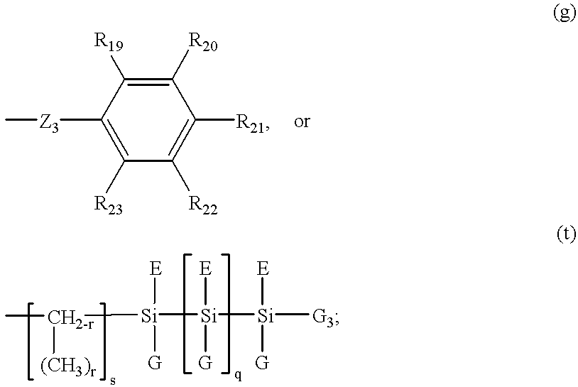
C1([Z3]C)=C([R23])C([R22])=C([R21])C([R20])=C1[R19].C[CH2-r]([Si]([Si]([Si]([G3])([G])[E])([E])[G])([G])[E])[(CH3)r]
